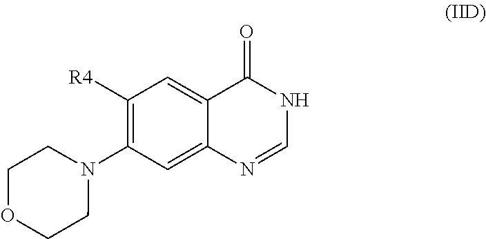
C1([R4])=C(N2CCOCC2)C=C2C(=C1)C(=O)NC=N2
